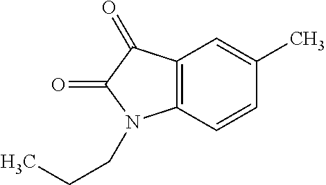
C12=C(C=CC(C)=C1)N(CCC)C(=O)C2=O
